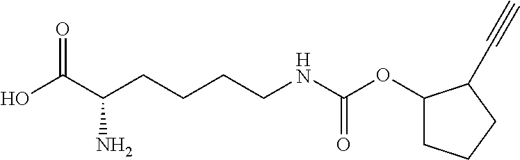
OC(C(CCCCNC(OC1CCCC1C#C)=O)N)=O
